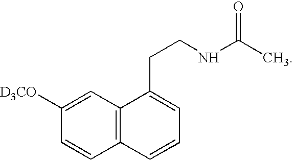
C1([D3CO])=CC2=C(C=C1)C=CC=C2CCNC(C)=O
